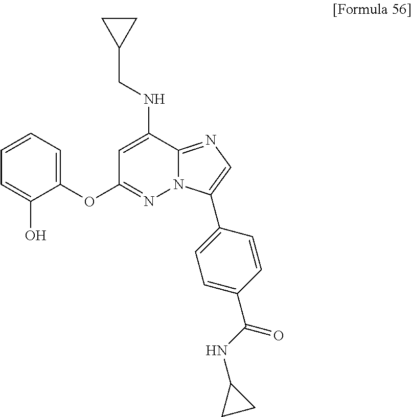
C1=C(NCC2CC2)C2=NC=C(C3=CC=C(C(NC4CC4)=O)C=C3)N2N=C1OC1=CC=CC=C1O
